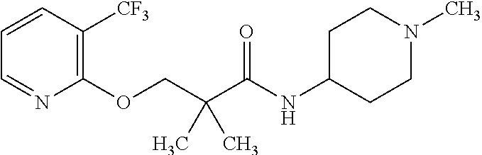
C1=CC([CF3])=C(OCC(C(NC2CCN(C)CC2)=O)(C)C)N=C1
